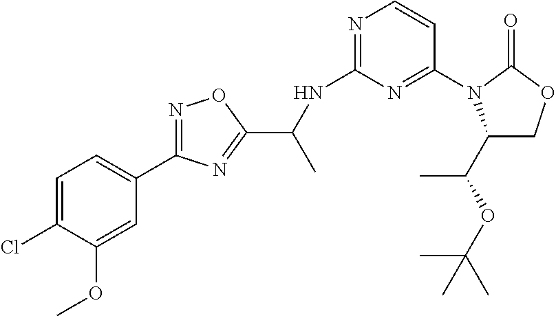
C1=C(Cl)C(OC)=CC(C2=NOC(C(NC3=NC=CC(N4C(C(C)OC(C)(C)C)COC4=O)=N3)C)=N2)=C1
